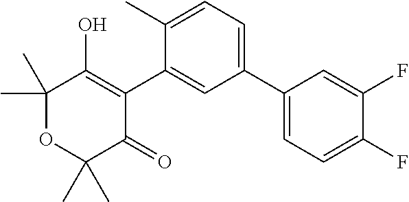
C1(C2=CC=C(F)C(F)=C2)=CC=C(C)C(C2=C(O)C(C)(C)OC(C)(C)C2=O)=C1
